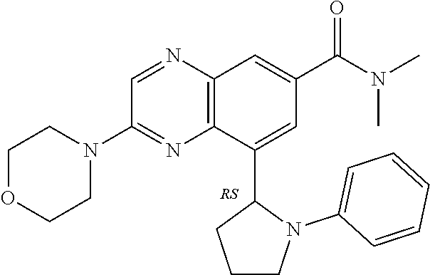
C1=NC2=C(N=C1N1CCOCC1)C(C1CCCN1C1=CC=CC=C1)=CC(C(N(C)C)=O)=C2
